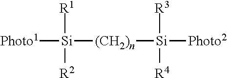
[Photo1][Si]([(CH2)n][Si]([Photo2])([R3])[R4])([R1])[R2]
